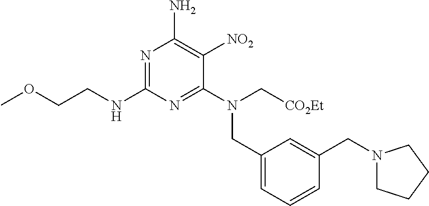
N1=C(NCCOC)N=C(N(C[CO2Et])CC2=CC=CC(CN3CCCC3)=C2)C([NO2])=C1N
